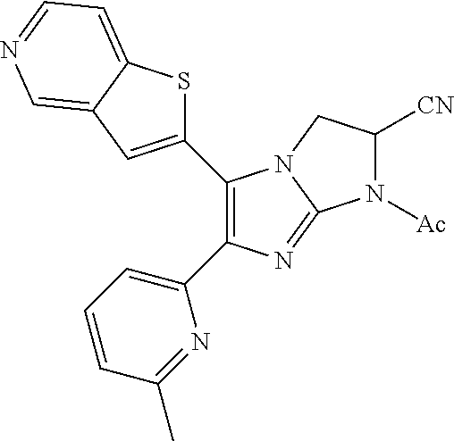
C1(C2=C(C3=CC=CC(C)=N3)N=C3N2CC([CN])N3[Ac])=CC2=CN=CC=C2S1
